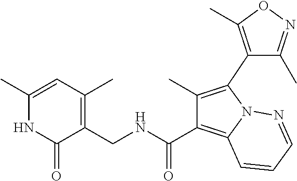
C1(C)=CC(C)=C(CNC(C2=C3N(C(C4=C(C)ON=C4C)=C2C)N=CC=C3)=O)C(=O)N1
